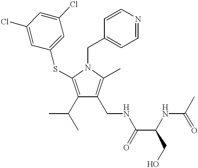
C1(C(C)C)=C(SC2=CC(Cl)=CC(Cl)=C2)N(CC2=CC=NC=C2)C(C)=C1CNC(C(CO)NC(C)=O)=O
